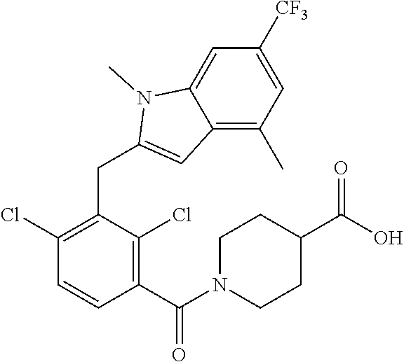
C1(Cl)=C(CC2=CC3=C(C)C=C([CF3])C=C3N2C)C(Cl)=C(C(N2CCC(C(O)=O)CC2)=O)C=C1
